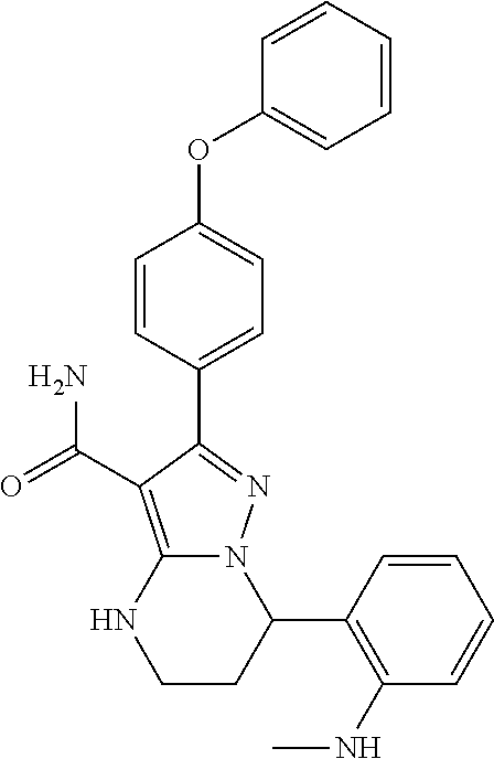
C1=CC=C(OC2=CC=C(C3=NN4C(=C3C(=O)N)NCCC4C3=C(NC)C=CC=C3)C=C2)C=C1
